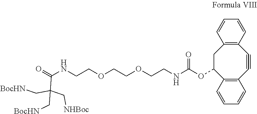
C(C(C[BocHN])(C[BocHN])C[NHBoc])(NCCOCCOCCNC(OC1CC2=C(C#CC3=C1C=CC=C3)C=CC=C2)=O)=O
